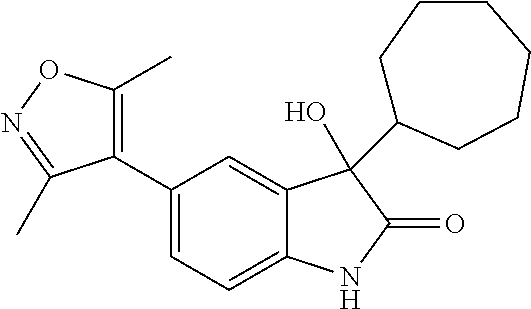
C1=C(C2=C(C)ON=C2C)C=C2C(=C1)NC(=O)C2(O)C1CCCCCC1
